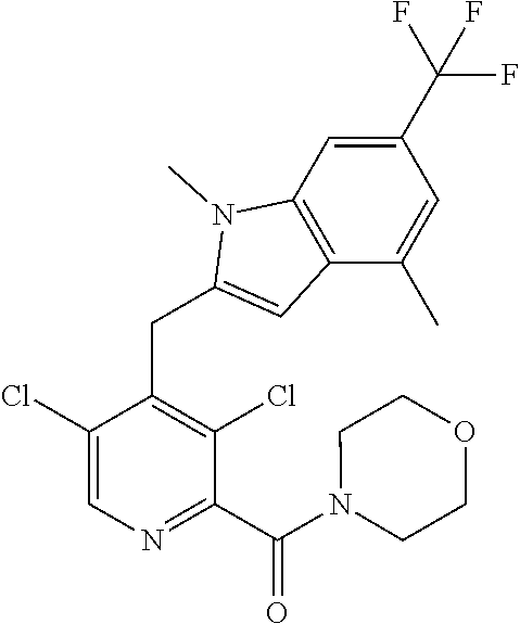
C1(C(F)(F)F)=CC2=C(C(C)=C1)C=C(CC1=C(Cl)C(C(N3CCOCC3)=O)=NC=C1Cl)N2C
